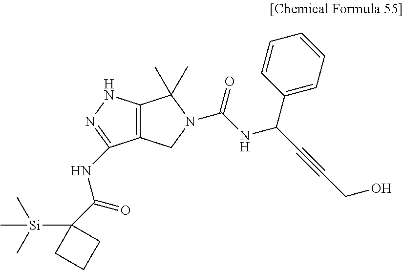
C12=C(NN=C1NC(=O)C1([Si](C)(C)C)CCC1)C(C)(C)N(C(=O)NC(C#CCO)C1=CC=CC=C1)C2
